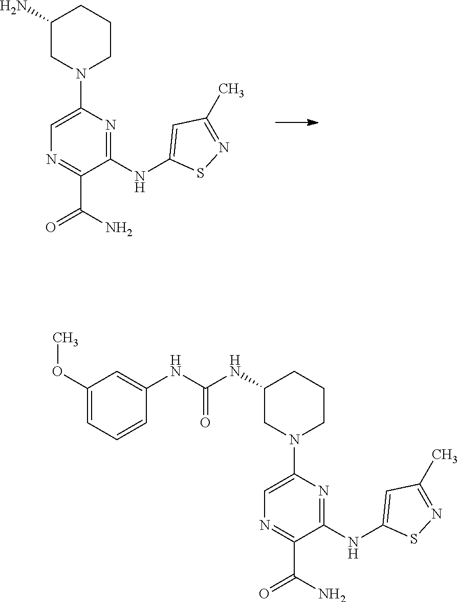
C1(N)CN(C2=CN=C(C(N)=O)C(NC3=CC(C)=NS3)=N2)CCC1.C1(NC(NC2=CC(OC)=CC=C2)=O)CN(C2=CN=C(C(N)=O)C(NC3=CC(C)=NS3)=N2)CCC1
